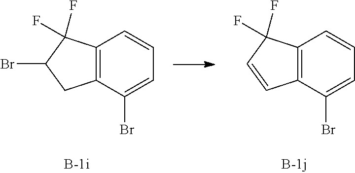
C12=C(C(Br)=CC=C1)CC(Br)C2(F)F.C12=C(C(Br)=CC=C1)C=CC2(F)F
